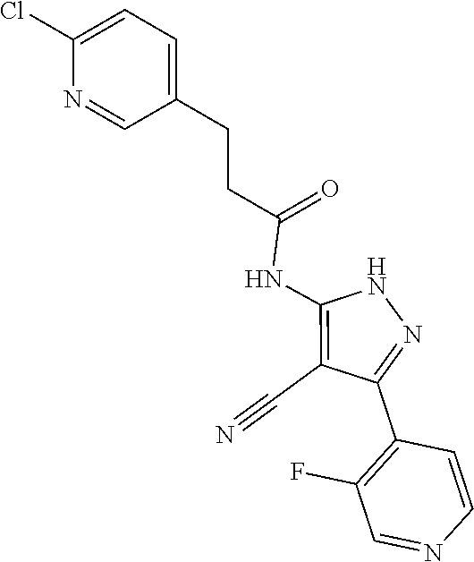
N1C(NC(CCC2=CC=C(Cl)N=C2)=O)=C(C#N)C(C2=C(F)C=NC=C2)=N1
